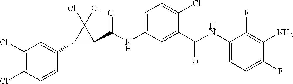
C1(C2=CC(Cl)=C(Cl)C=C2)C(C(NC2=CC=C(Cl)C(C(NC3=CC=C(F)C(N)=C3F)=O)=C2)=O)C1(Cl)Cl
